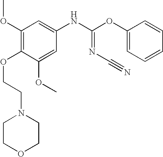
C1(OC)=C(OCCN2CCOCC2)C(OC)=CC(NC(OC2=CC=CC=C2)=NC#N)=C1
